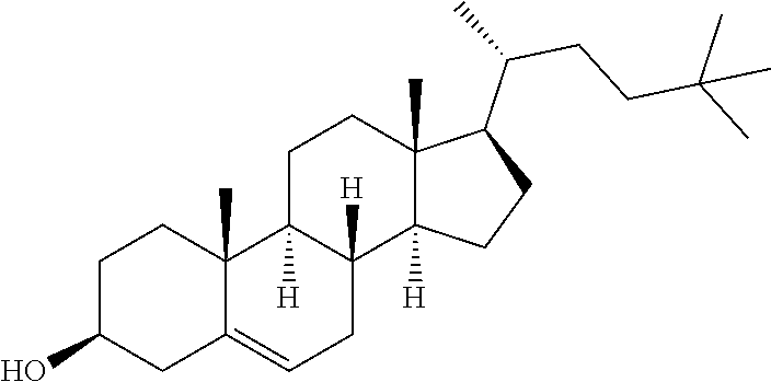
C1C(O)CC2=CCC3([H])C([H])(C2(C)C1)CCC1(C)C3([H])CCC1C(C)CCC(C)(C)C
